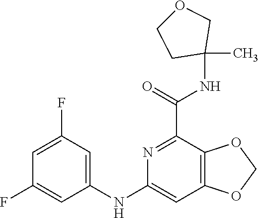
C1=C(F)C=C(NC2=CC3=C(C(C(=O)NC4(C)COCC4)=N2)OCO3)C=C1F
